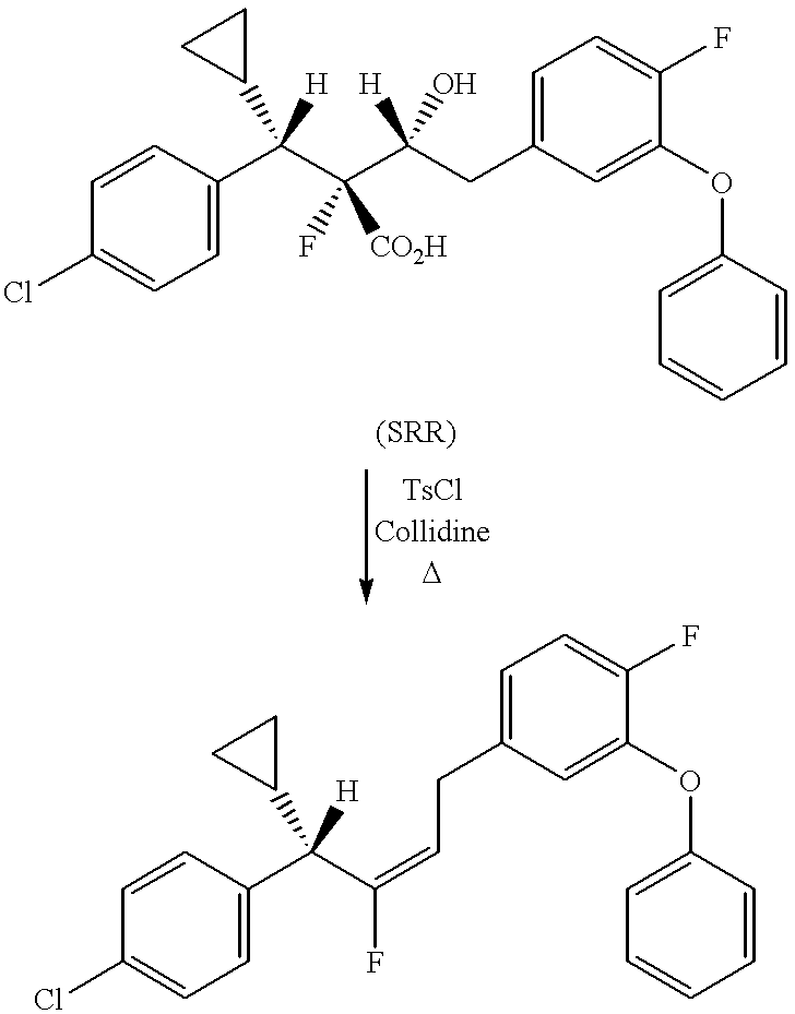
C1=C(C(C(C(CC2=CC=C(F)C(OC3=CC=CC=C3)=C2)([H])O)(F)[CO2H])(C2CC2)[H])C=CC(Cl)=C1.C1=C(C(C(=CCC2=CC=C(F)C(OC3=CC=CC=C3)=C2)F)(C2CC2)[H])C=CC(Cl)=C1
